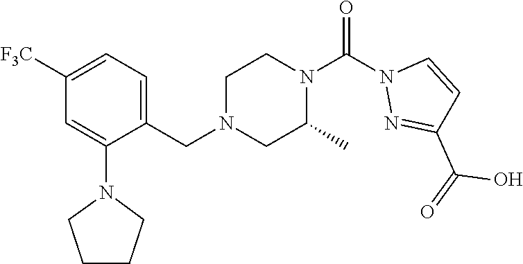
C1([F3C])=CC=C(CN2CCN(C(N3N=C(C(=O)O)C=C3)=O)C(C)C2)C(N2CCCC2)=C1
